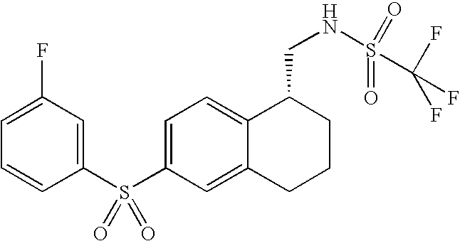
C1(S(C2=CC=C3C(=C2)CCCC3CNS(C(F)(F)F)(=O)=O)(=O)=O)=CC(F)=CC=C1
